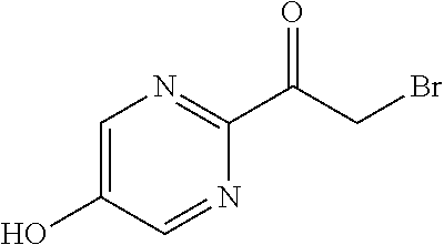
C1=C(O)C=NC(C(CBr)=O)=N1
